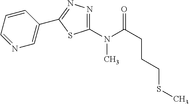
C1(N(C(CCCSC)=O)C)=NN=C(C2=CN=CC=C2)S1
